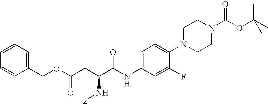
C1=CC=CC(COC(CC(C(NC2=CC=C(N3CCN(C(OC(C)(C)C)=O)CC3)C(F)=C2)=O)N[z])=O)=C1
